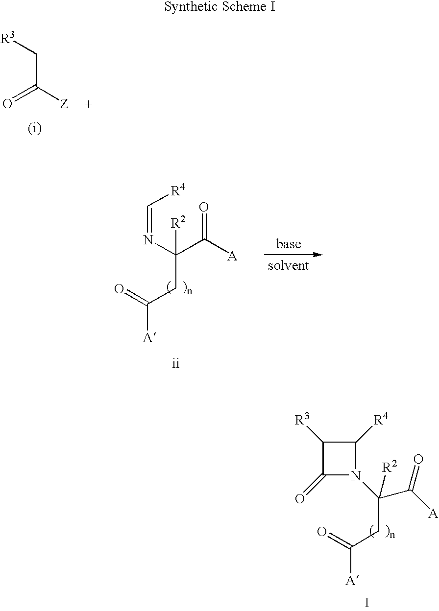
C1(=O)N(C(C([A])=O)(CC(=O)[A])[R2])C([R4])C1[R3].I.C(C(=O)[Z])[R3].C([A])(=O)CC(N=C[R4])([R2])C([A])=O
